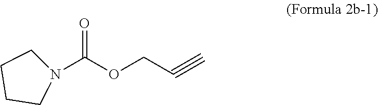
N1(C(OCC#C)=O)CCCC1
